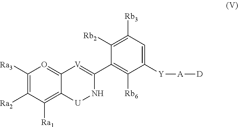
C1(C2=[V]C3=OC([Ra3])=C([Ra2])C([Ra1])=C3[U]N2)=C([Rb6])C([Y][A][D])=CC([Rb3])=C1[Rb2]
